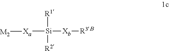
[R1][Si]([Xa][M2])([Xb][R3B])[R2]
